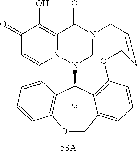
N12CN(C3C4=C(OCC5=CC=CC(=C35)OCC=CC1)C=CC=C4)N1C=CC(=O)C(O)=C1C2=O.[*R]
